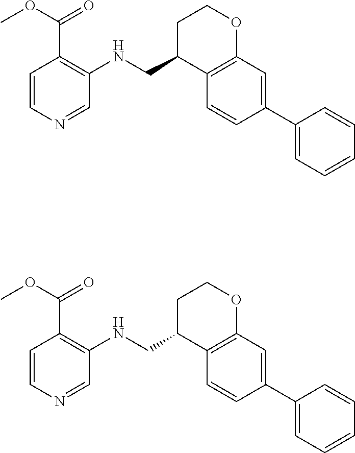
C1C(CNC2=C(C(OC)=O)C=CN=C2)C2=C(OC1)C=C(C1=CC=CC=C1)C=C2.C1C(CNC2=C(C(OC)=O)C=CN=C2)C2=C(OC1)C=C(C1=CC=CC=C1)C=C2
